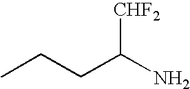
CCCC(N)[CHF2]
